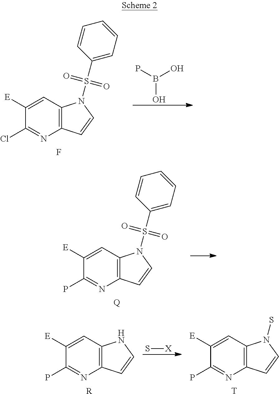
C12=C(C=C([E])C(Cl)=N1)N(S(C1=CC=CC=C1)(=O)=O)C=C2.F.B(O)(P)O.C12=C(C=C([E])C(P)=N1)N(S(C1=CC=CC=C1)(=O)=O)C=C2.[Q].C12=C(C=C([E])C(P)=N1)NC=C2.[R].S[X].C12=C(C=C([E])C(P)=N1)N(S)C=C2.[T]
